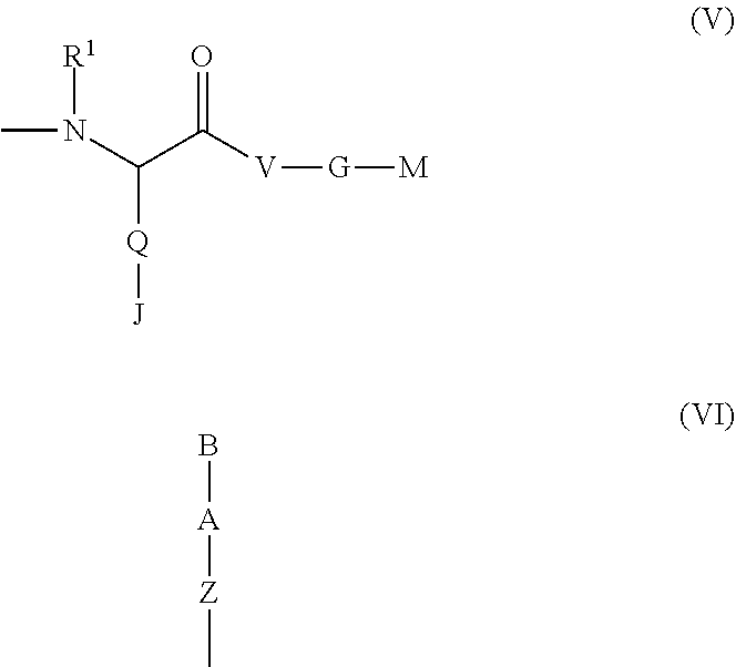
N(C(C([V][G][M])=O)[Q][J])([R1])C.B[A][Z]C
